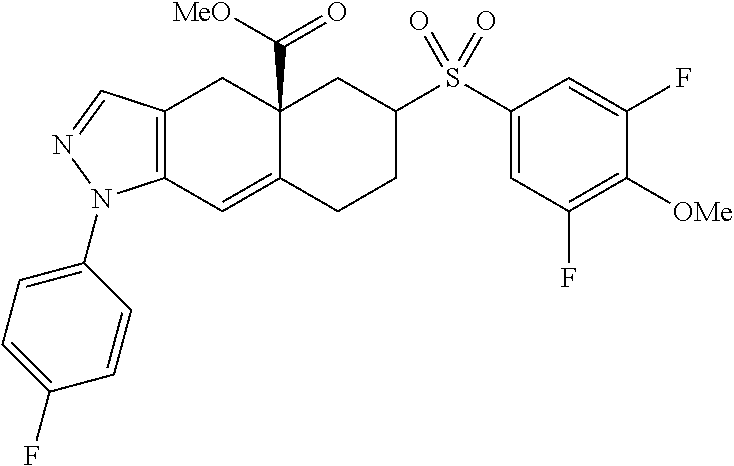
C12=C(C=NN1C1=CC=C(F)C=C1)CC1(C(=O)[MeO])C(=C2)CCC(S(C2=CC(F)=C([OMe])C(F)=C2)(=O)=O)C1
